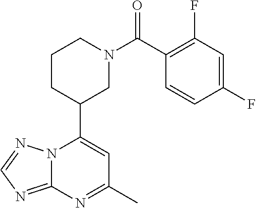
N12C(=NC=N1)N=C(C)C=C2C1CN(C(=O)C2=C(F)C=C(F)C=C2)CCC1
